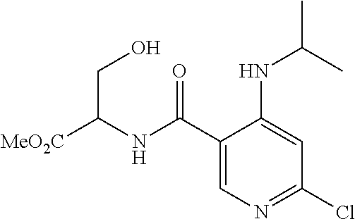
C(C(NC(=O)C1=CN=C(Cl)C=C1NC(C)C)[MeO2C])O
